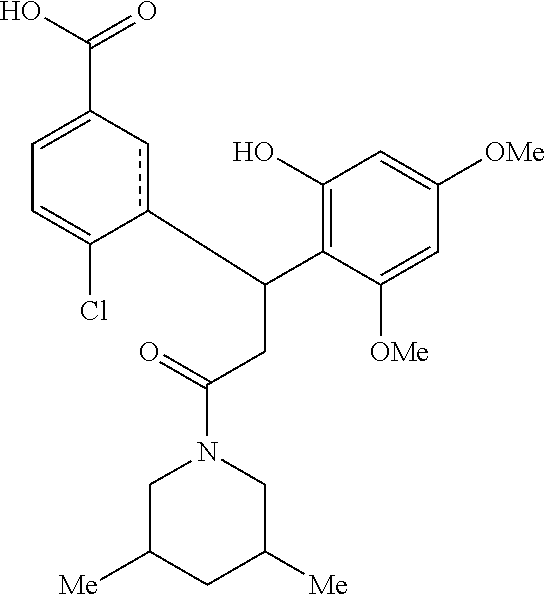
c1(C(C2=C(O)C=C([OMe])C=C2[OMe])CC(N2CC([Me])CC([Me])C2)=O)cC(C(=O)O)=CC=C1Cl
